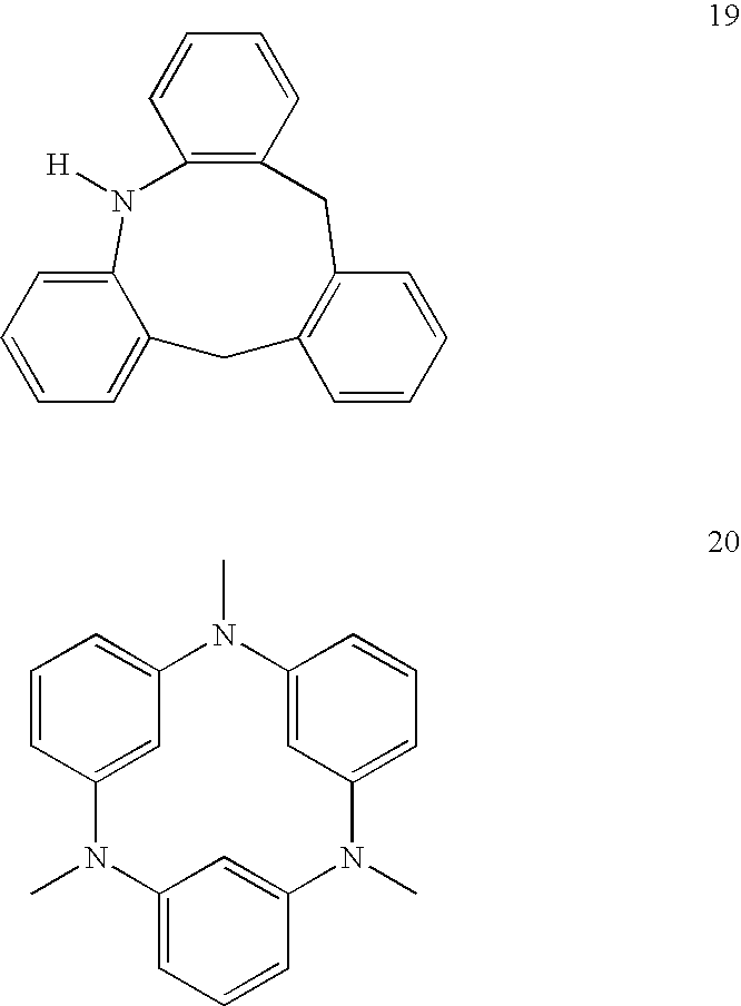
C1=CC2=CC(=C1)N(C)C1=CC(=CC=C1)N(C)C1=CC(=CC=C1)N2C.C12=C(C=CC=C1)CC1=C(C=CC=C1)N([H])C1=CC=CC=C1C2
